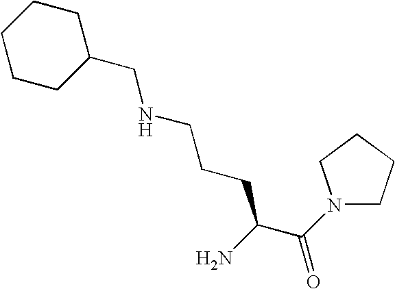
C1CCC(CNCCCC(C(N2CCCC2)=O)N)CC1
